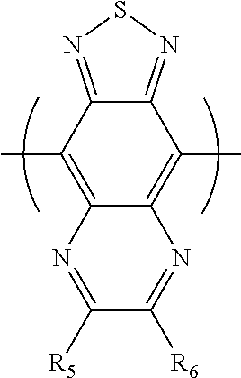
C12=NSN=C1C(C)=C1C(=C2C)N=C([R6])C([R5])=N1
